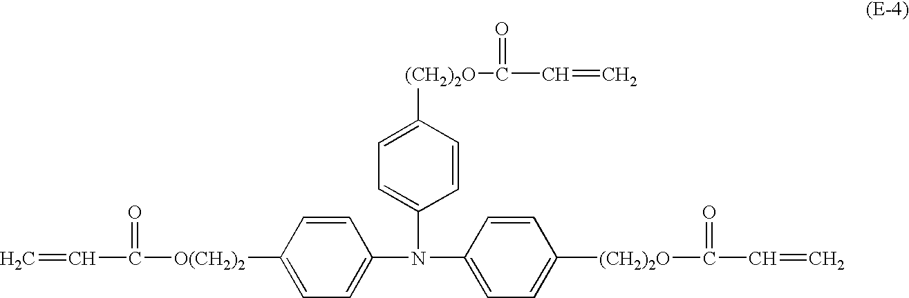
C=CC(=O)[O(CH2)2]C1=CC=C(N(C2=CC=C([(CH2)2O]C(C=C)=O)C=C2)C2=CC=C([(CH2)2O]C(=O)C=C)C=C2)C=C1
